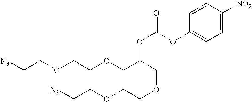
C(OCCOCC[N3])C(COCCOCC[N3])OC(OC1=CC=C([NO2])C=C1)=O
